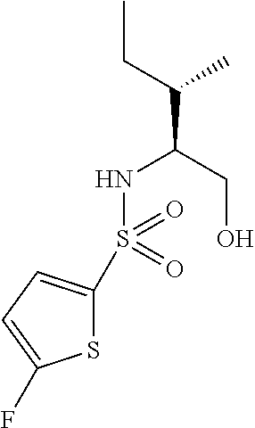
S1C(S(=O)(NC(CO)C(C)CC)=O)=CC=C1F
